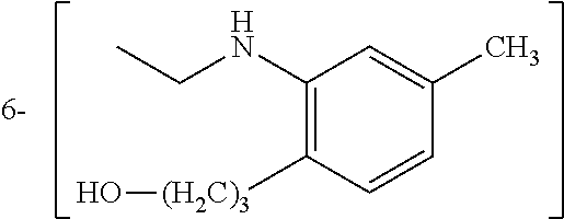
C1=CC([(H2C)3]O)=C(NCC)C=C1C
